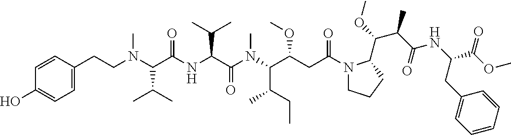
C1=C(CCN(C(C(NC(C(N(C(C(CC(N2CCCC2C(OC)C(C(=O)NC(C(OC)=O)CC2=CC=CC=C2)C)=O)OC)C(CC)C)C)=O)C(C)C)=O)C(C)C)C)C=CC(O)=C1
